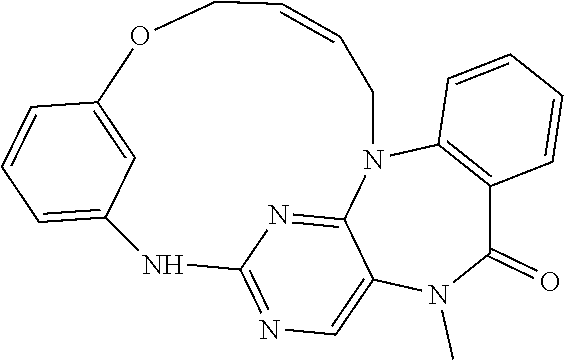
C1(=O)C2=C(N3C4=NC(=NC=C4N1C)NC1=CC=CC(=C1)OCC=CC3)C=CC=C2
